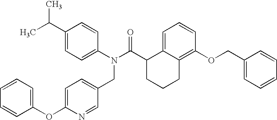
C1(C(C)C)=CC=C(N(C(C2CCCC3=C(OCC4=CC=CC=C4)C=CC=C23)=O)CC2=CC=C(OC3=CC=CC=C3)N=C2)C=C1
